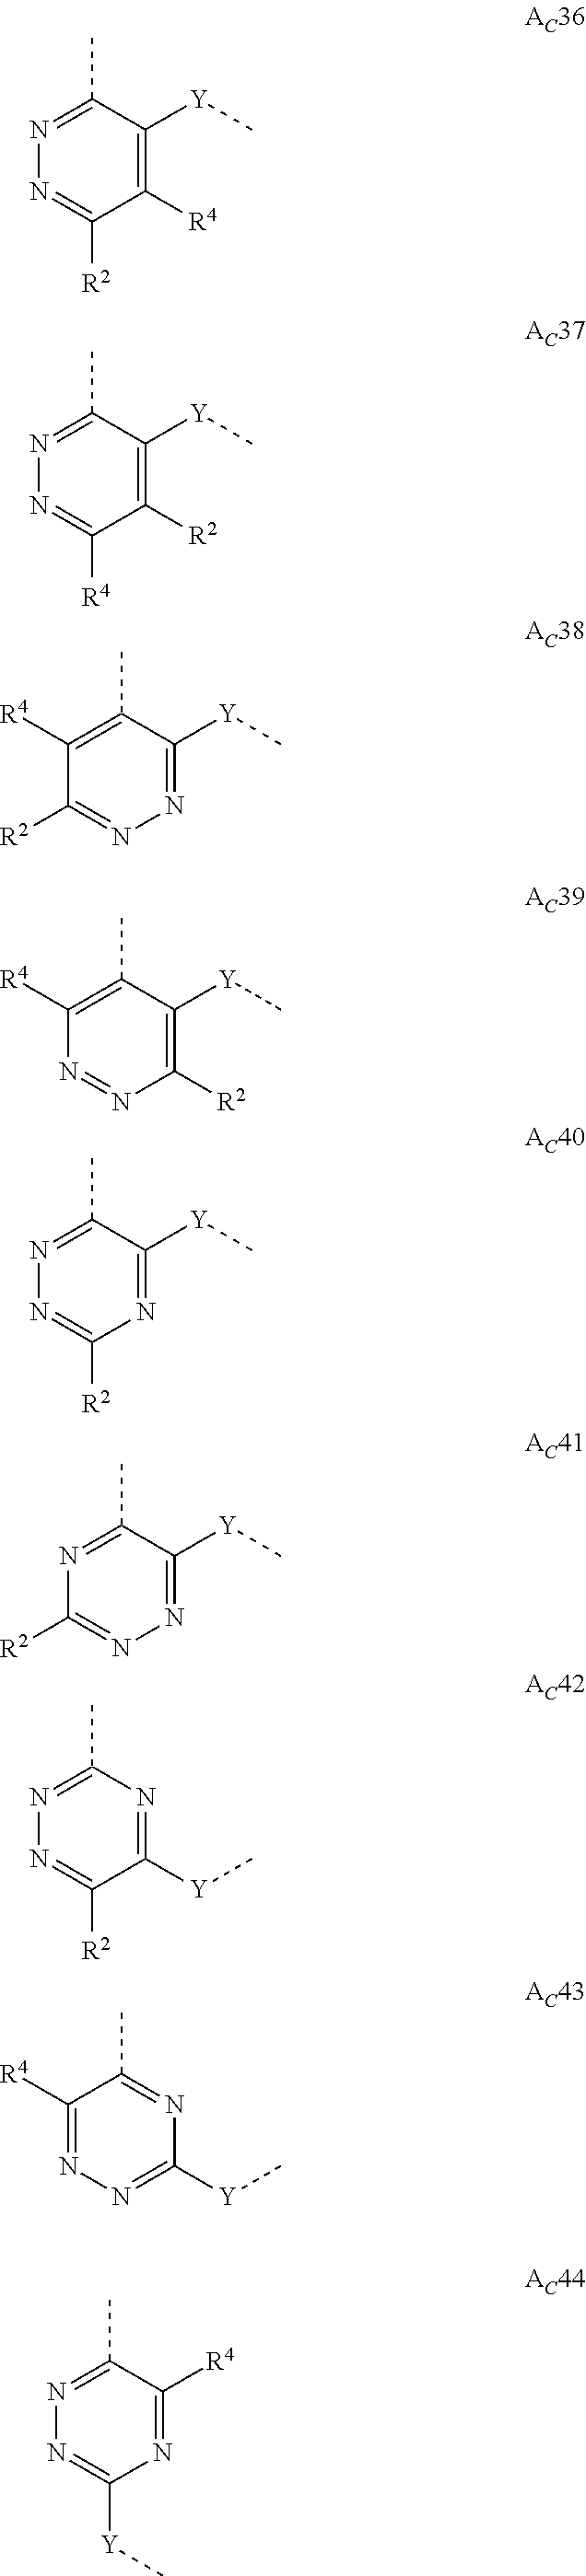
C1(C)=NN=C([R2])C([R4])=C1[Y]C.C1(C)=NN=C([R4])C([R2])=C1[Y]C.C1(C)=C([R4])C([R2])=NN=C1[Y]C.C1(C)=C([R4])N=NC([R2])=C1[Y]C.C1(C)=NN=C([R2])N=C1[Y]C.C1(C)=NC([R2])=NN=C1[Y]C.C1(C)=NN=C([R2])C([Y]C)=N1.C1(C)=NC([Y]C)=NN=C1[R4].C1(C)=NN=C([Y]C)N=C1[R4]
